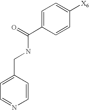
C1=CC(CNC(C2=CC=C([X6])C=C2)=O)=CC=N1
